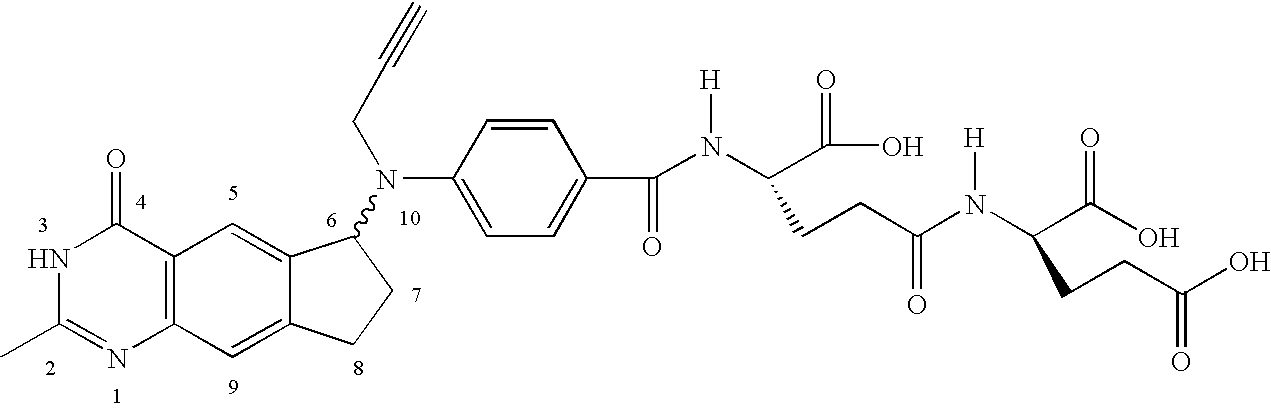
C12=C(C=C3C(=C1)C(N(CC#C)C1=CC=C(C(=O)N(C(C(O)=O)CCC(N(C(C(O)=O)CCC(O)=O)[H])=O)[H])C=C1)CC3)N=C(C)NC2=O
